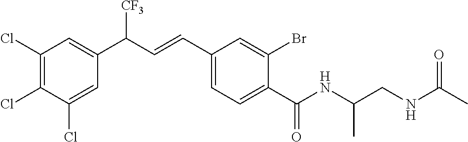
C1(Cl)=C(Cl)C(Cl)=CC(C(C=CC2=CC=C(C(NC(CNC(C)=O)C)=O)C(Br)=C2)[CF3])=C1
